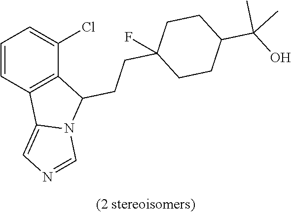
C1=CC2=C(C(Cl)=C1)C(CCC1(F)CCC(C(O)(C)C)CC1)N1C2=CN=C1
